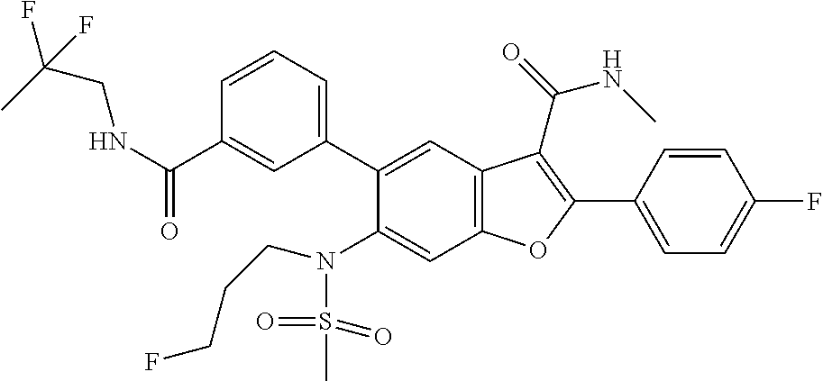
C1=CC=C(C2=CC3=C(C=C2N(S(C)(=O)=O)CCCF)OC(C2=CC=C(F)C=C2)=C3C(NC)=O)C=C1C(NCC(C)(F)F)=O
